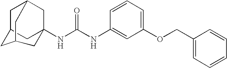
C1C2CC3(NC(NC4=CC(OCC5=CC=CC=C5)=CC=C4)=O)CC1CC(C2)C3
